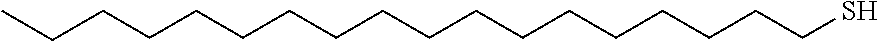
C(CCCCCCCCCCCCCCS)CCC
